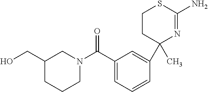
C1N(C(C2=CC=CC(C3(C)N=C(N)SCC3)=C2)=O)CCCC1CO
